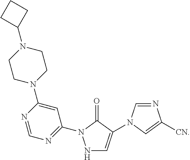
N1C=C(N2C=NC([CN])=C2)C(=O)N1C1=NC=NC(N2CCN(C3CCC3)CC2)=C1
